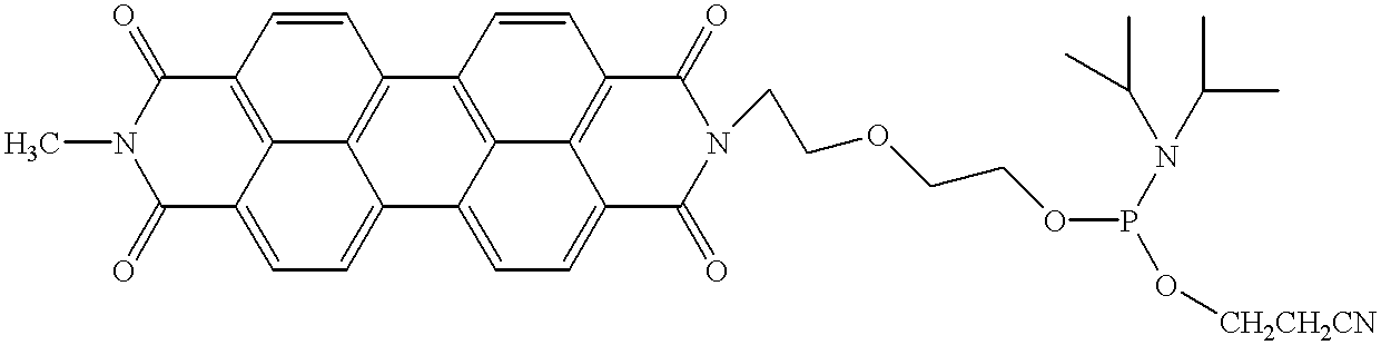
N1(C)C(=O)C2=CC=C3C4=C(C=CC(=C24)C1=O)C1=C2C3=CC=C3C2=C(C=C1)C(=O)N(CCOCCOP(O[CH2CH2CN])N(C(C)C)C(C)C)C3=O
